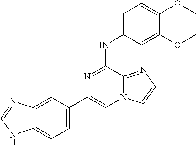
C12=CC(C3=CN4C(=NC=C4)C(NC4=CC=C(OC)C(OC)=C4)=N3)=CC=C1NC=N2
